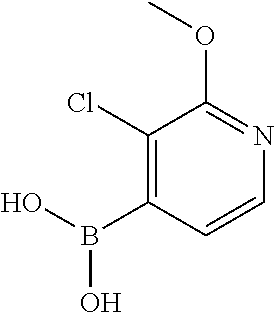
C1(Cl)=C(B(O)O)C=CN=C1OC
